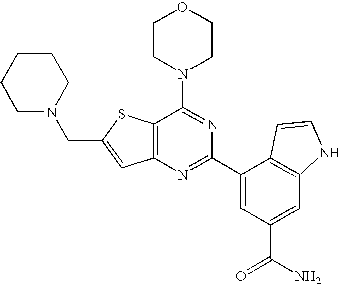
C12=C(N=C(C3=CC(C(N)=O)=CC4=C3C=CN4)N=C1N1CCOCC1)C=C(CN1CCCCC1)S2
